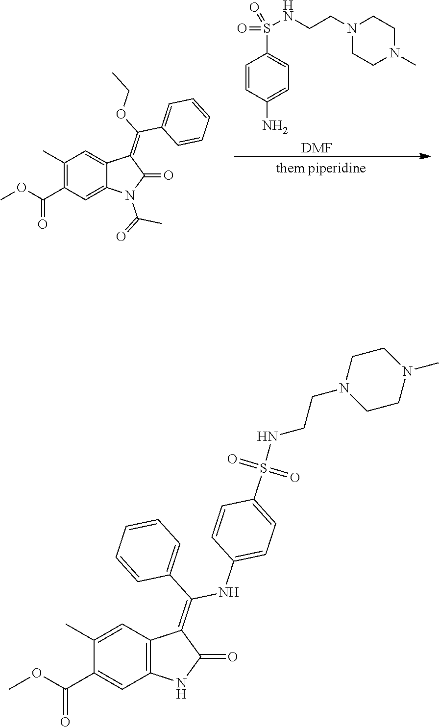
C1=CC(N)=CC=C1S(NCCN1CCN(C)CC1)(=O)=O.[DMF].C1(C)=C(C(OC)=O)C=C2C(=C1)C(=C(OCC)C1=CC=CC=C1)C(=O)N2C(=O)C.C1(C)=CC2=C(C=C1C(OC)=O)NC(=O)C2=C(NC1=CC=C(S(NCCN2CCN(C)CC2)(=O)=O)C=C1)C1=CC=CC=C1
